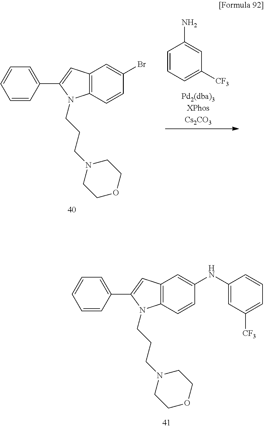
C1=CC=C([CF3])C=C1N.C1=CC(C2=CC3=C(N2CCCN2CCOCC2)C=CC(Br)=C3)=CC=C1.C1=CC(C2=CC3=C(N2CCCN2CCOCC2)C=CC(NC2=CC([CF3])=CC=C2)=C3)=CC=C1
